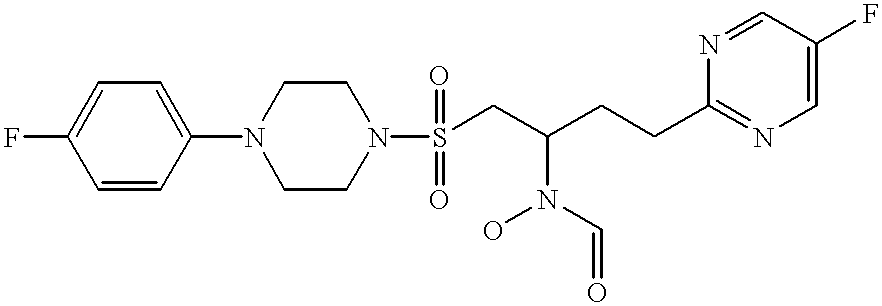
C1=CC(N2CCN(S(CC(CCC3=NC=C(F)C=N3)N(O)C=O)(=O)=O)CC2)=CC=C1F
